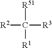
[R2]C([R3])([R51])[R1]
